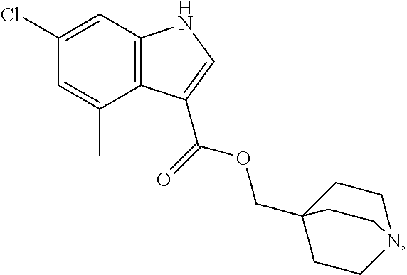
C12=C(C=C(Cl)C=C1C)NC=C2C(OCC12CCN(CC1)CC2)=O
